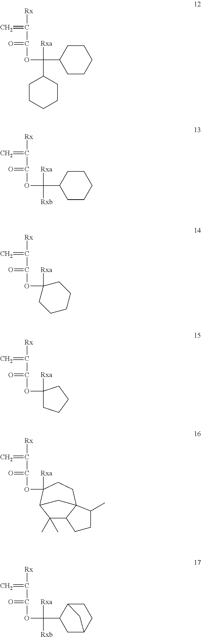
[Rx]C(=C)C(=O)OC(C1CCCCC1)([Rxa])C1CCCCC1.[Rx]C(=C)C(=O)OC([Rxb])([Rxa])C1CCCCC1.[Rx]C(=C)C(=O)OC1([Rxa])CCCCC1.[Rx]C(=C)C(=O)OC1([Rxa])CCCC1.[Rx]C(=C)C(=O)OC1([Rxa])CCC23C(C(C)(C)C1C2)CCC3C.[Rx]C(=C)C(=O)OC([Rxb])([Rxa])C1CC2CCC1C2
